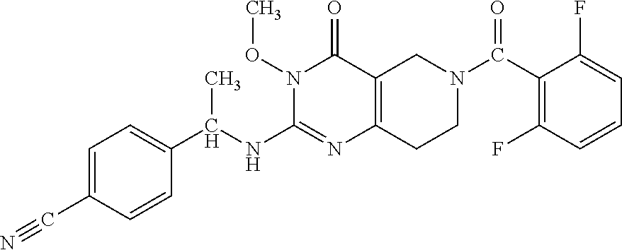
C1=C(C#N)C=CC(C(NC2=NC3=C(C(=O)N2OC)CN(C(C2=C(F)C=CC=C2F)=O)CC3)C)=C1
